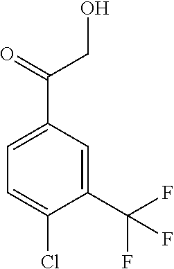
C1=C(C(CO)=O)C=C(C(F)(F)F)C(Cl)=C1
